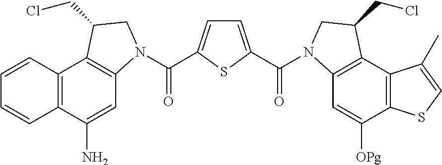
C12=C(C(N)=CC3=C1C(CCl)CN3C(=O)C1=CC=C(C(N3C4=C(C5=C(C([OPg])=C4)SC=C5C)C(CCl)C3)=O)S1)C=CC=C2
